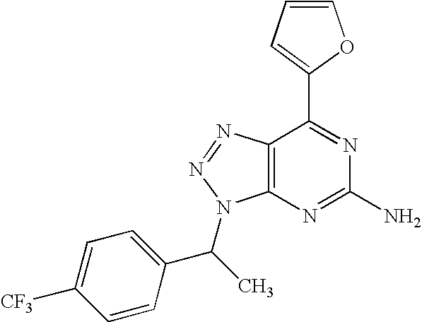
C1=CC=C(C2=NC(N)=NC3=C2N=NN3C(C2=CC=C([CF3])C=C2)C)O1
